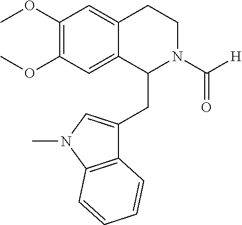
COC1=C(OC)C=C2C(=C1)CCN(C([H])=O)C2CC1=CN(C)C2=C1C=CC=C2
